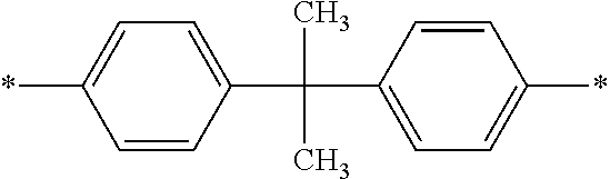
C1=CC(C(C2=CC=C(*)C=C2)(C)C)=CC=C1*
